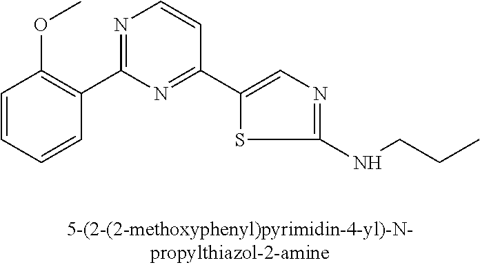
C1=CC=CC(C2=NC=CC(C3=CN=C(NCCC)S3)=N2)=C1OC
